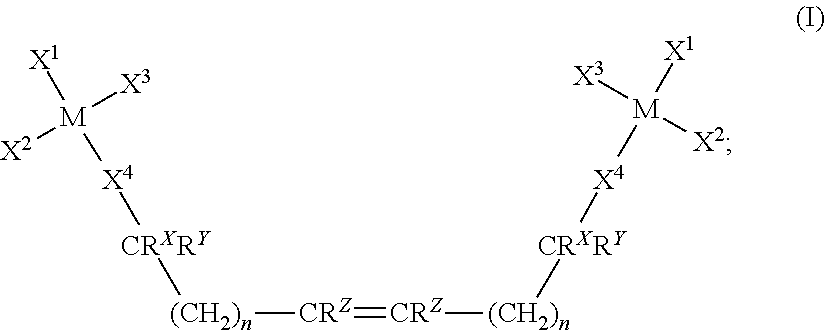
[X1][M]([X2])([X4][CRXRY][(CH2)n][CRZ]=[CRZ][(CH2)n][CRXRY][X4][M]([X3])([X1])[X2])[X3]
